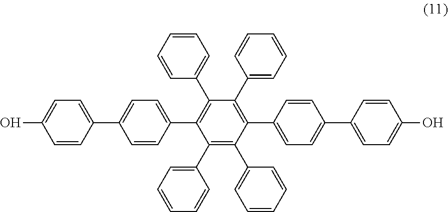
C1(C2=CC=CC=C2)=C(C2=CC=CC=C2)C(C2=CC=C(C3=CC=C(O)C=C3)C=C2)=C(C2=CC=CC=C2)C(C2=CC=CC=C2)=C1C1=CC=C(C2=CC=C(O)C=C2)C=C1
